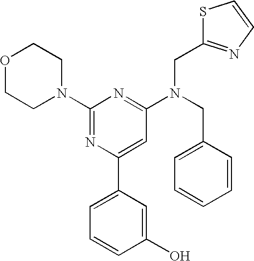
C1(N2CCOCC2)=NC(C2=CC=CC(O)=C2)=CC(N(CC2=CC=CC=C2)CC2=NC=CS2)=N1
